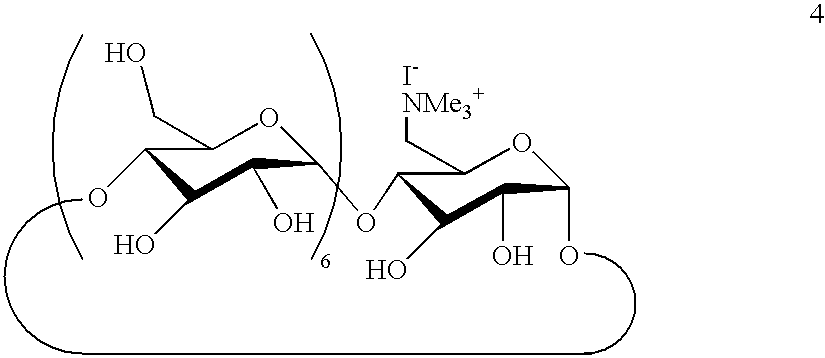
C1(O)C(O)C(O)C(OC2C(O)C(O)C(O)OC2C[I-NMe3+])OC1CO
